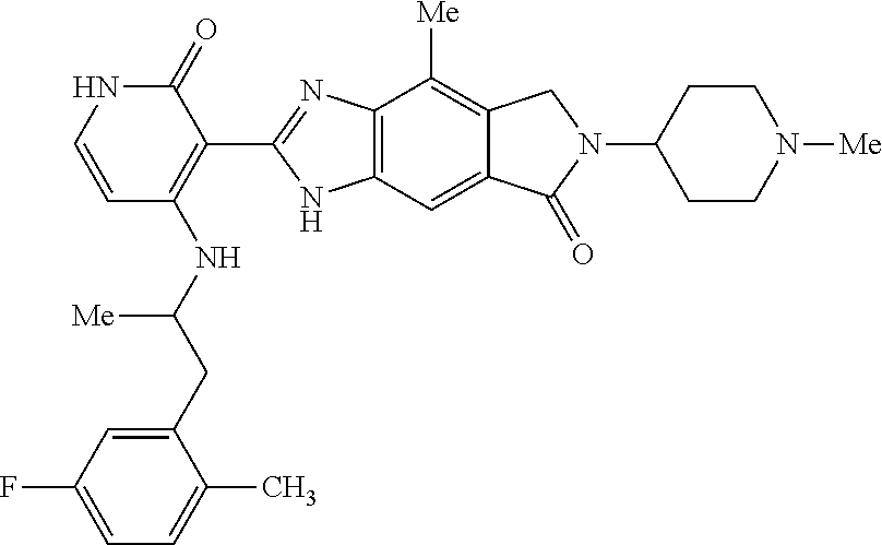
C1(=O)NC=CC(NC(CC2=CC(F)=CC=C2C)[Me])=C1C1=NC2=C(N1)C=C1C(=C2[Me])CN(C2CCN([Me])CC2)C1=O
